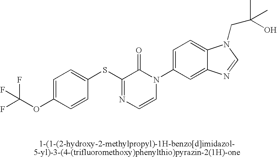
C1(SC2=NC=CN(C3=CC=C4C(=C3)N=CN4CC(C)(C)O)C2=O)=CC=C(OC(F)(F)F)C=C1
